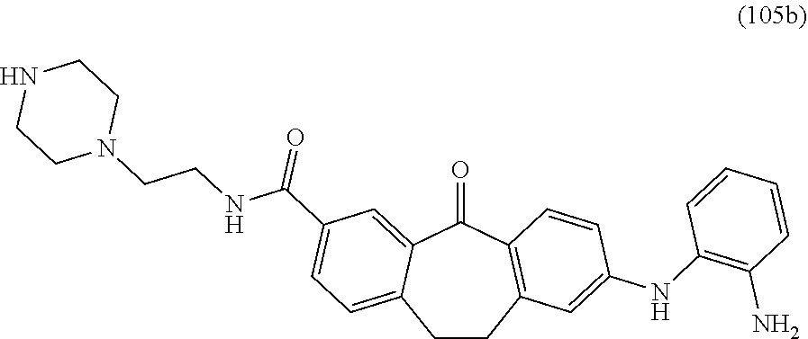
C1CC2=C(C(=O)C3=CC(C(NCCN4CCNCC4)=O)=CC=C13)C=CC(NC1=C(N)C=CC=C1)=C2
